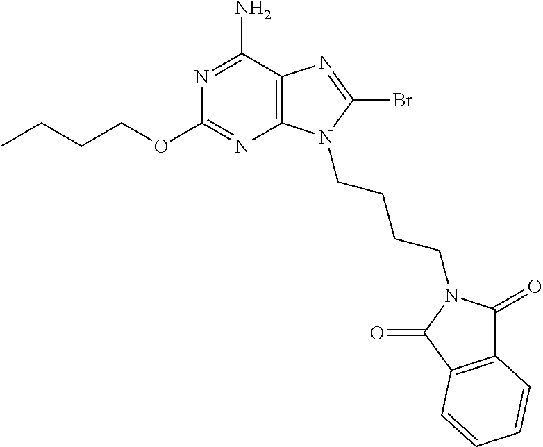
CCCCOC1=NC2=C(C(N)=N1)N=C(Br)N2CCCCN1C(=O)C2=C(C1=O)C=CC=C2
